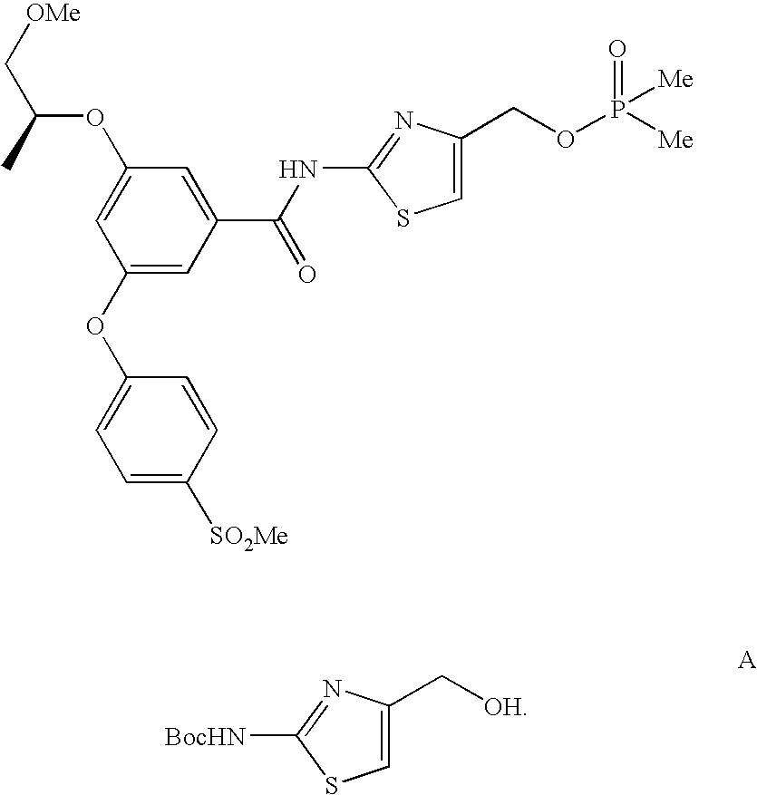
C1=C(C[OH])N=C([BocHN])S1.C1(OC2=CC=C([SO2Me])C=C2)=CC(C(NC2=NC(COP([Me])(=O)[Me])=CS2)=O)=CC(OC(C[OMe])C)=C1
